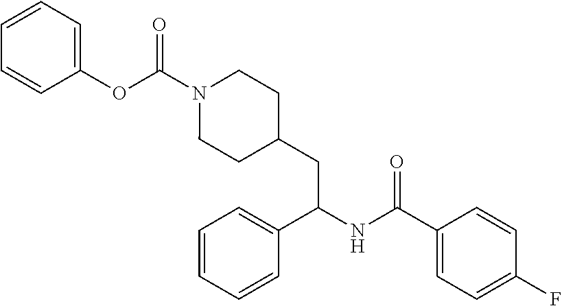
C1=C(OC(N2CCC(CC(NC(C3=CC=C(F)C=C3)=O)C3=CC=CC=C3)CC2)=O)C=CC=C1
